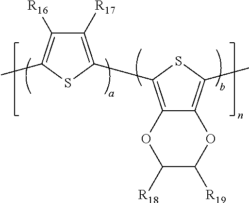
C1([R17])=C(C2=C3C(=C(C)S2)OC([R19])C([R18])O3)SC(C)=C1[R16]
